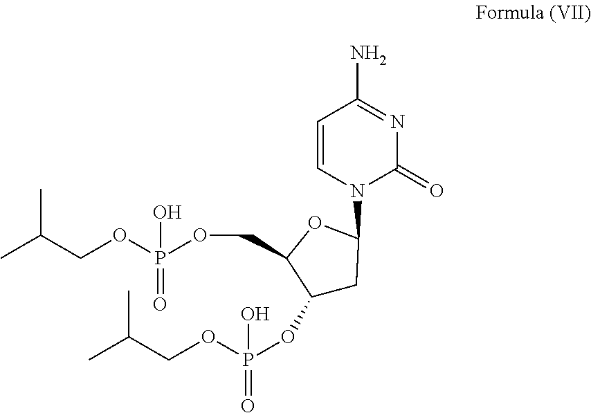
C1=CN(C2OC(COP(OCC(C)C)(=O)O)C(OP(OCC(C)C)(O)=O)C2)C(=O)N=C1N
